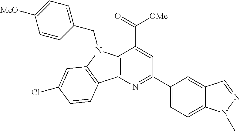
C12=C(N=C(C3=CC=C4C(=C3)C=NN4C)C=C1C(=O)[OMe])C1=C(N2CC2=CC=C([MeO])C=C2)C=C(Cl)C=C1
